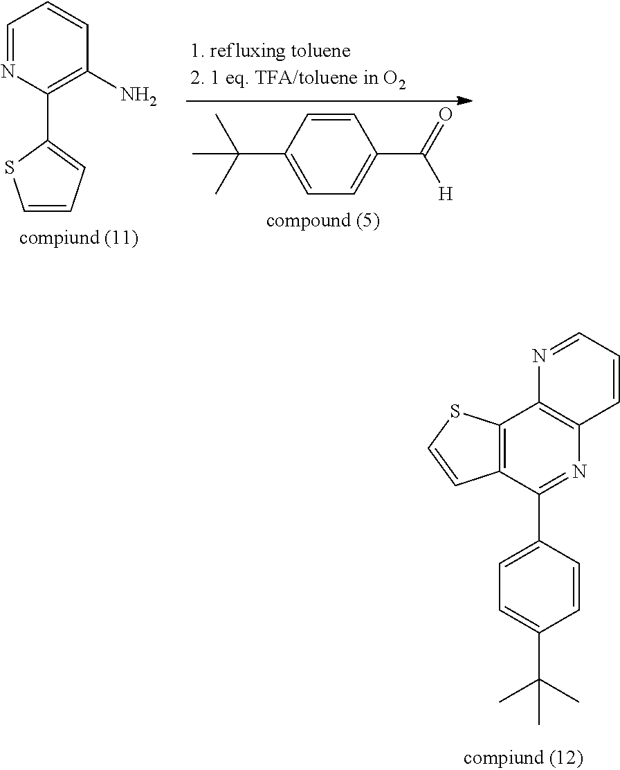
C1=CC(C(C)(C)C)=CC=C1C(=O)[H].C1=NC(C2=CC=CS2)=C(N)C=C1.C1(C2=NC3=C(C4=C2C=CS4)N=CC=C3)=CC=C(C(C)(C)C)C=C1
